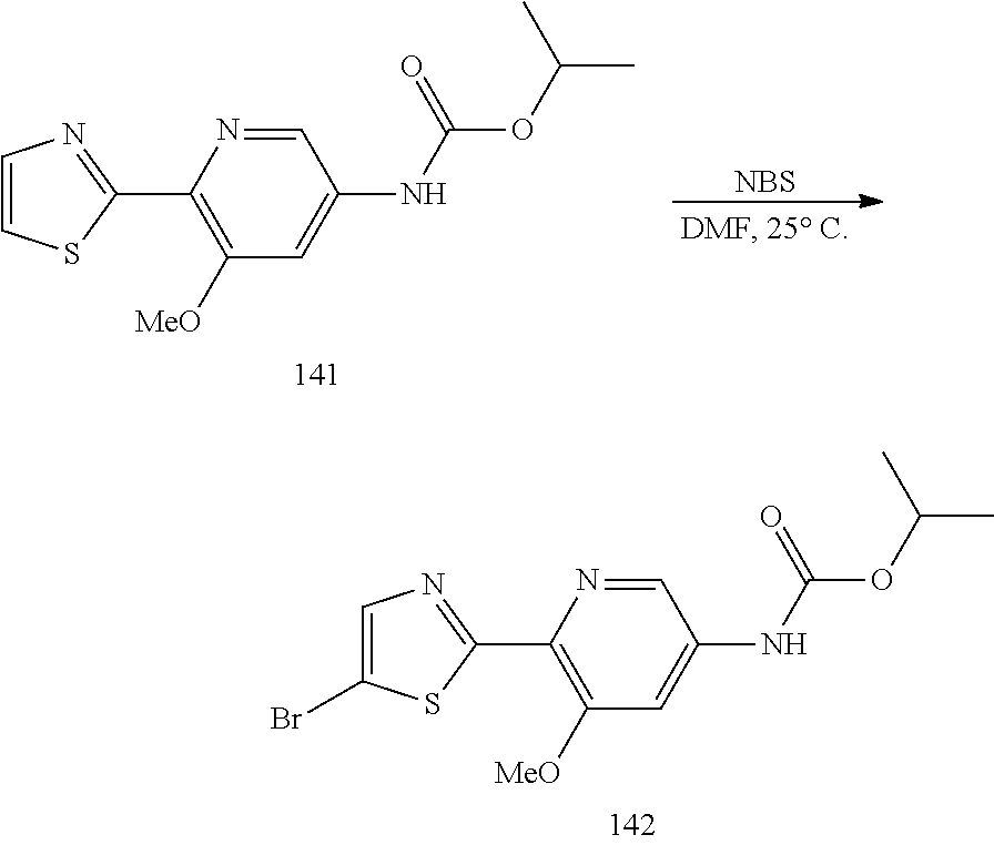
C1([MeO])=C(C2=NC=C(Br)S2)N=CC(NC(OC(C)C)=O)=C1.C1([MeO])=C(C2=NC=CS2)N=CC(NC(OC(C)C)=O)=C1.[NBS]
